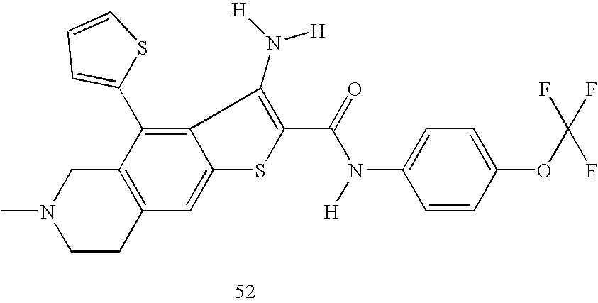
C12=C(C=C3C(=C1C1=CC=CS1)C(N([H])[H])=C(C(=O)N([H])C1=CC=C(OC(F)(F)F)C=C1)S3)CCN(C)C2
